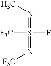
N(=S(=N[F3C])(F)[F3C])C
